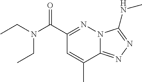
N(C(C1=NN2C(=NN=C2NC)C(C)=C1)=O)(CC)CC
